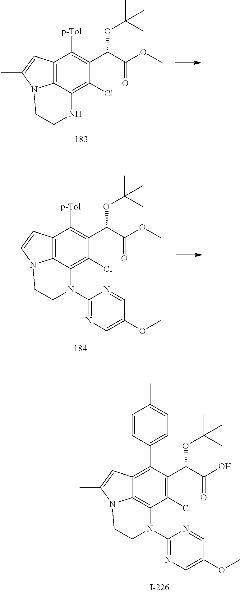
C12=C3C(=C(Cl)C(C(OC(C)(C)C)C(OC)=O)=C1[p-Tol])NCCN3C(C)=C2.C12=C3C(=C(Cl)C(C(OC(C)(C)C)C(OC)=O)=C1[p-Tol])N(C1=NC=C(OC)C=N1)CCN3C(C)=C2.C12=C(C3=CC=C(C)C=C3)C(C(OC(C)(C)C)C(O)=O)=C(Cl)C3=C1N(C(C)=C2)CCN3C1=NC=C(OC)C=N1
